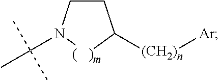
C1CN(C(C)(C)C)[(   )m]C1[(CH2)n][Ar]
